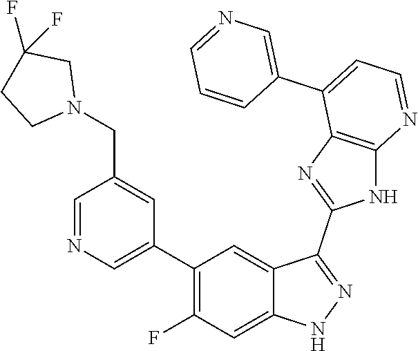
C1=NC=C(C2=C(F)C=C3C(=C2)C(C2=NC4=C(N2)N=CC=C4C2=CN=CC=C2)=NN3)C=C1CN1CC(F)(F)CC1
